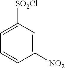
C1([NO2])=CC([SO2Cl])=CC=C1
